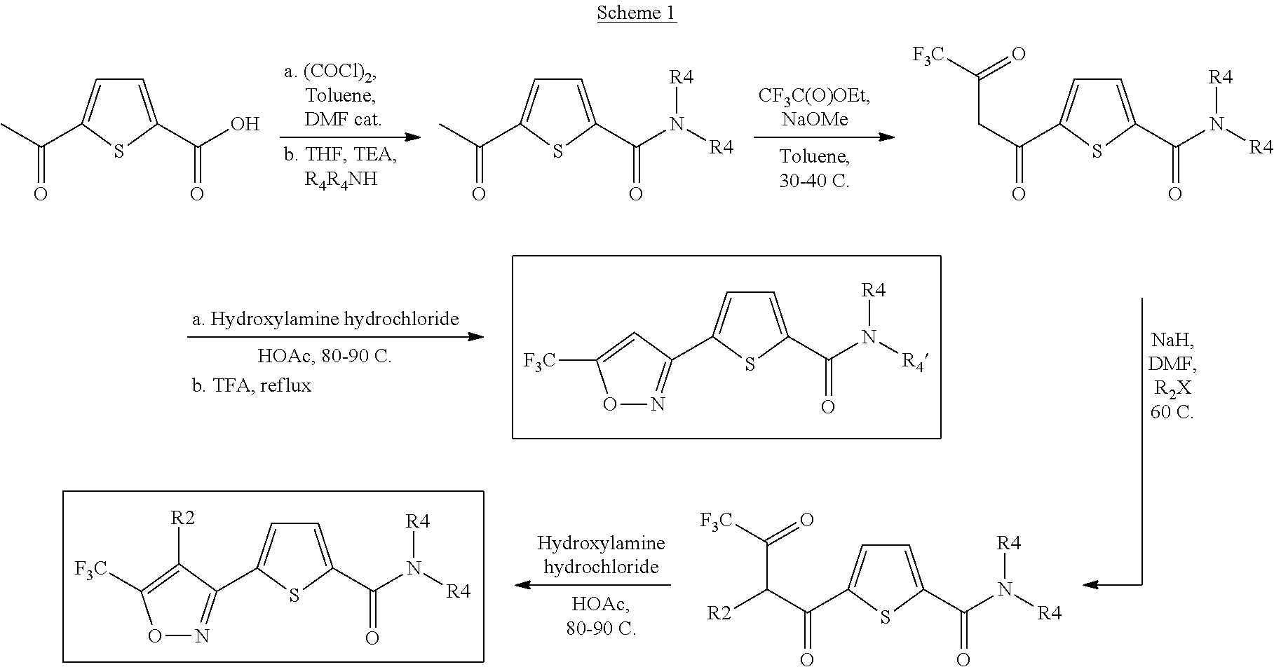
C1=C(C(=O)N([R4])[R4])SC(C2=NOC([F3C])=C2[R2])=C1.C1=C(C(=O)N([R4])[R4])SC(C2=NOC([F3C])=C2)=C1.C1=C(C(=O)O)SC(C(C)=O)=C1.C1=C(C(=O)N([R4])[R4])SC(C(C)=O)=C1.C1=C(C(=O)N([R4])[R4])SC(C(CC(=O)[F3C])=O)=C1.C1=C(C(=O)N([R4])[R4])SC(C(C(C(=O)[F3C])[R2])=O)=C1
